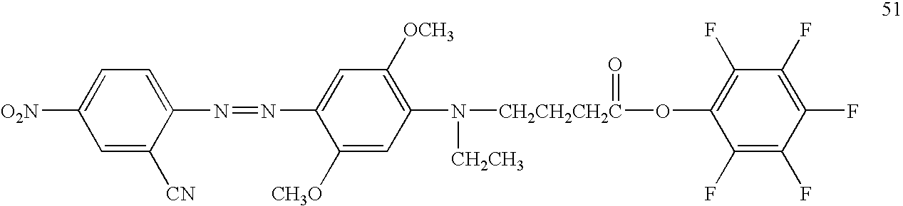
C1=C([O2N])C=C([CN])C(N=NC2=CC([OCH3])=C(N([CH2CH2CH2C](OC3=C(F)C(F)=C(F)C(F)=C3F)=O)[CH2CH3])C=C2[CH3O])=C1
